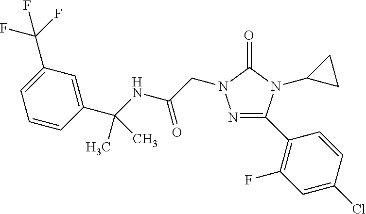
N1=C(C2=C(F)C=C(Cl)C=C2)N(C2CC2)C(=O)N1CC(=O)NC(C)(C1=CC(C(F)(F)F)=CC=C1)C
